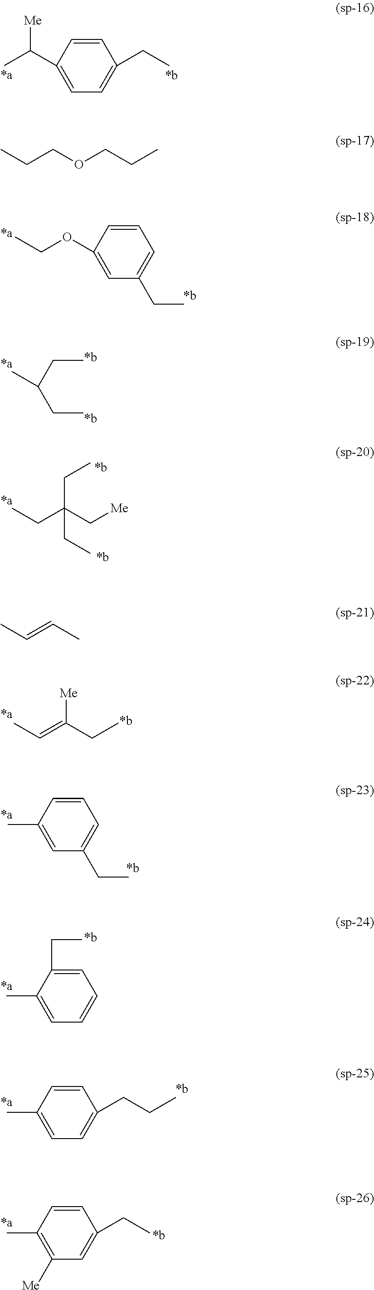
C1=CC(C(C)[Me])=CC=C1CC.C1=CC(OCC)=CC(CC)=C1.C(C)C(CC)C.CCC(C[Me])(CC)CC.CC=C(CC)[Me].C1=CC(C)=CC(CC)=C1.C1=C(CC)C(C)=CC=C1.C1=CC(C)=CC=C1CCC.C1=CC(C)=C([Me])C=C1CC.CCCOCCC.CC=CC
